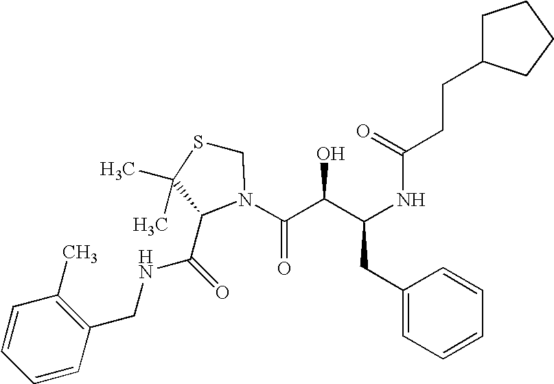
C1(CC(NC(=O)CCC2CCCC2)C(O)C(=O)N2C(C(NCC3=C(C)C=CC=C3)=O)C(C)(C)SC2)=CC=CC=C1
